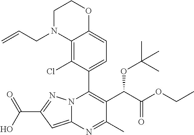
C12=C(Cl)C(C3=C(C(OC(C)(C)C)C(=O)OCC)C(C)=NC4=CC(C(=O)O)=NN34)=CC=C1OCCN2CC=C
